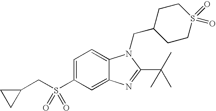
C12=CC(S(=O)(=O)CC3CC3)=CC=C1N(CC1CCS(=O)(=O)CC1)C(C(C)(C)C)=N2
